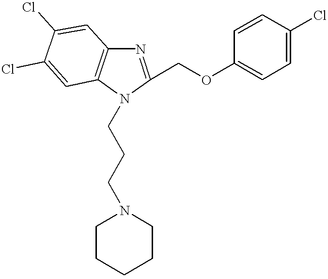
C1(COC2=CC=C(Cl)C=C2)=NC2=C(C=C(Cl)C(Cl)=C2)N1CCCN1CCCCC1
